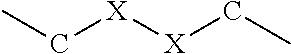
CC[X][X]CC
